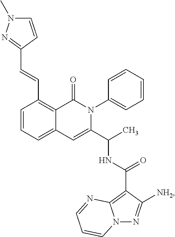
C1=CC=C2C(=C1C=CC1=NN(C)C=C1)C(=O)N(C1=CC=CC=C1)C(C(C)NC(C1=C3N(N=C1[NH2])C=CC=N3)=O)=C2
